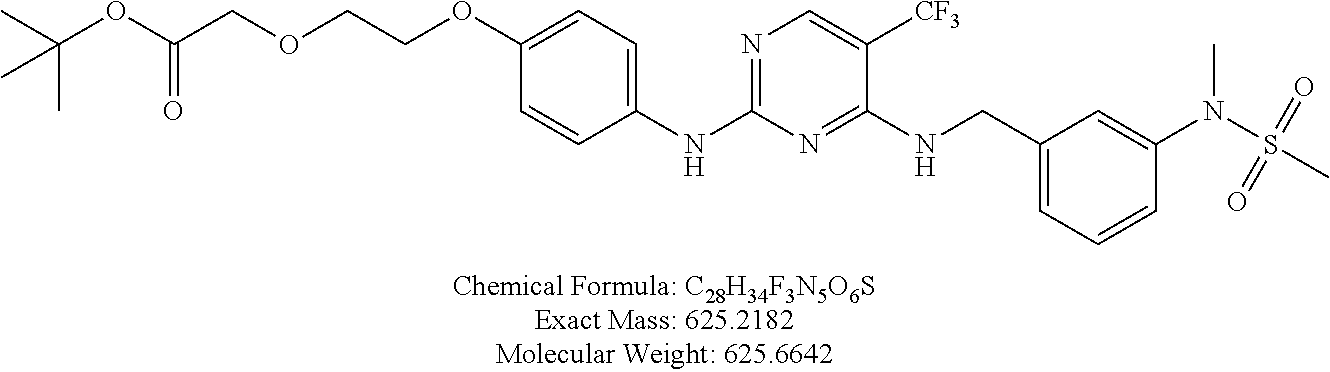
C1(NC2=NC=C([CF3])C(NCC3=CC=CC(N(S(C)(=O)=O)C)=C3)=N2)=CC=C(OCCOCC(OC(C)(C)C)=O)C=C1
